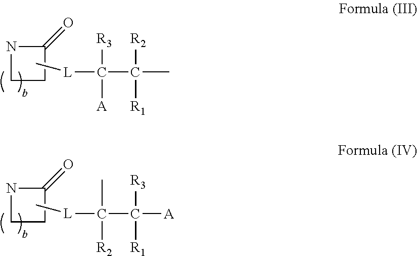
C1CC(=O)N1.C[L]C(C(C)([R2])[R1])([R3])[A].C1CC(=O)N1.C[L]C(C([A])([R3])[R1])(C)[R2]
